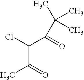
C(C(=O)C)(Cl)C(=O)C(C)(C)C
